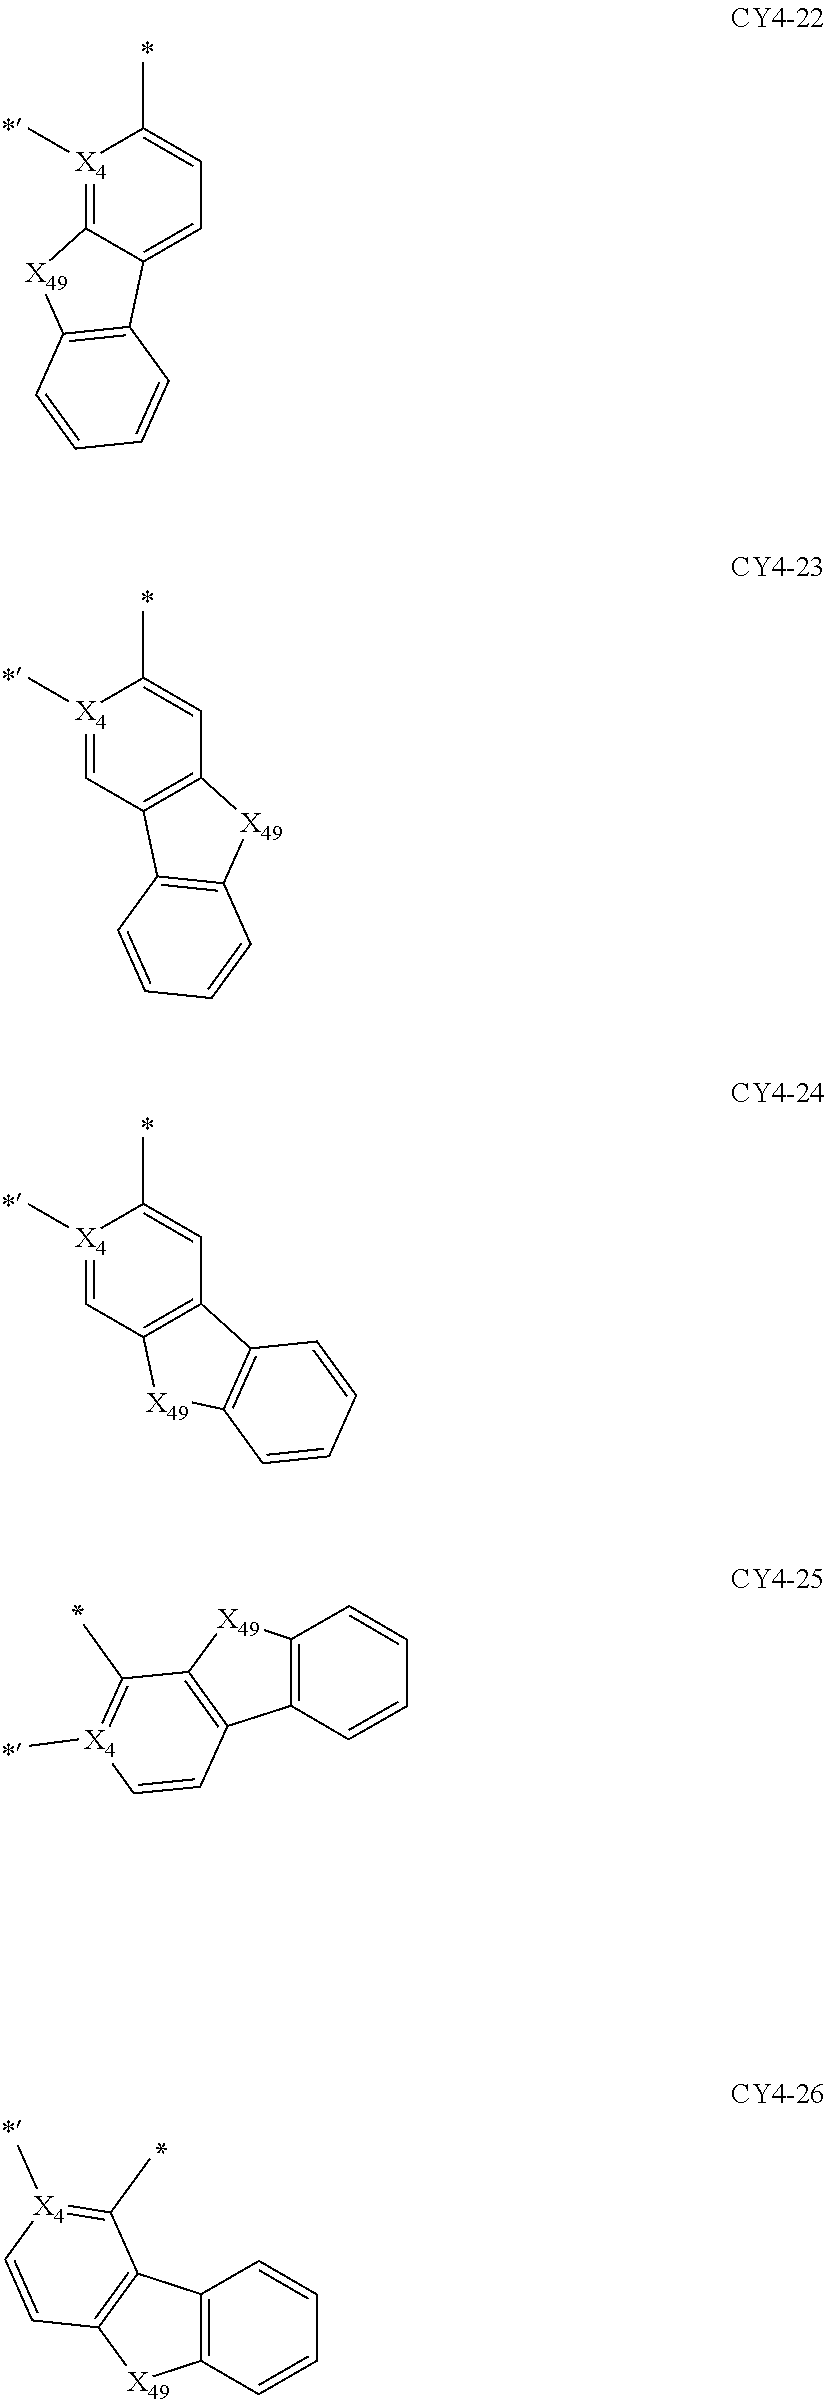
[X4]1(C)=C2C(=CC=C1C)C1=C([X49]2)C=CC=C1.[X4]1(C)=CC2=C(C=C1C)[X49]C1=C2C=CC=C1.[X4]1(C)=CC2=C(C=C1C)C1=C([X49]2)C=CC=C1.[X4]1(C)=C(C)C2=C(C=C1)C1=C([X49]2)C=CC=C1.[X4]1(C)=C(C)C2=C(C=C1)[X49]C1=C2C=CC=C1
